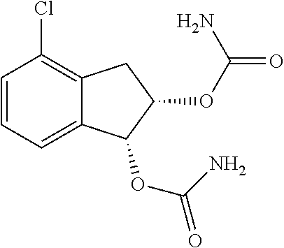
C1=CC=C2C(=C1Cl)CC(OC(=O)N)C2OC(=O)N
